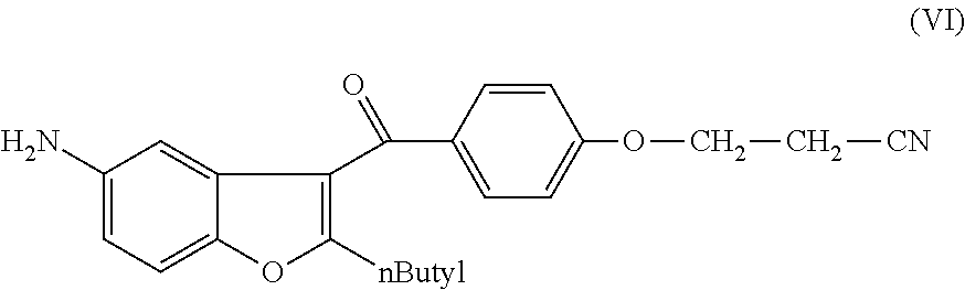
C1(N)=CC=C2C(=C1)C(C(C1=CC=C(OCC[CN])C=C1)=O)=C([nButyl])O2
